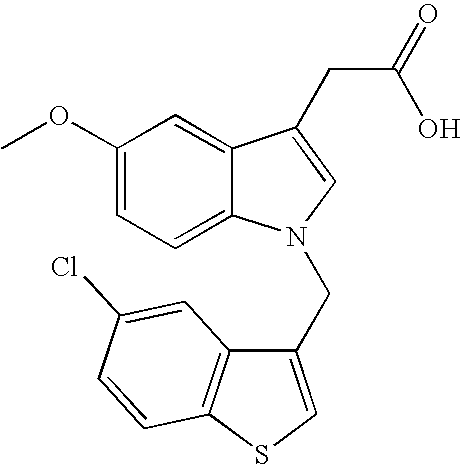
C1(OC)=CC=C2C(=C1)C(CC(=O)O)=CN2CC1=CSC2=C1C=C(Cl)C=C2
